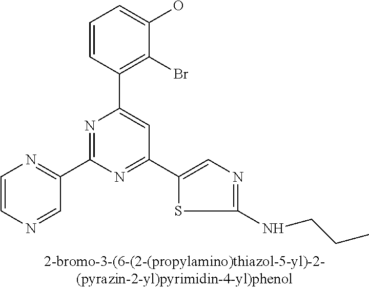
C1=CC(C2=CC(C3=CN=C(NCCC)S3)=NC(C3=NC=CN=C3)=N2)=C(Br)C(O)=C1
